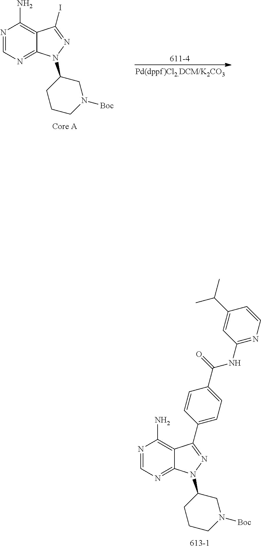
N1=CN=C2C(=C1N)C(C1=CC=C(C(=O)NC3=NC=CC(C(C)C)=C3)C=C1)=NN2C1CCCN([Boc])C1.N1=CN=C2C(=C1N)C(I)=NN2C1CCCN([Boc])C1
